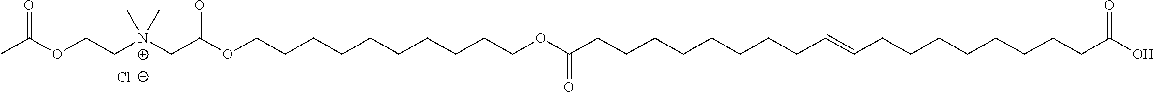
[Cl-].CC(OCC[N+](CC(=O)OCCCCCCCCCCOC(CCCCCCCCC=CCCCCCCCCC(O)=O)=O)(C)C)=O
